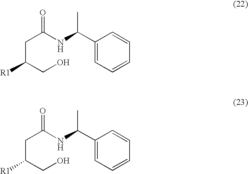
C(C(CO)[R1])C(NC(C1=CC=CC=C1)C)=O.C(C(CO)[R1])C(NC(C1=CC=CC=C1)C)=O
